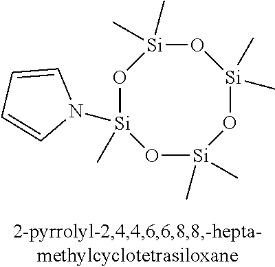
O1[Si](C)(C)O[Si](C)(N2C=CC=C2)O[Si](C)(C)O[Si]1(C)C
